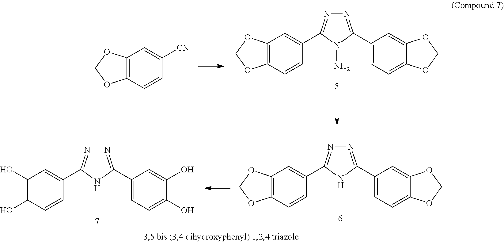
C12=C(C=CC([CN])=C1)OCO2.C12=C(C=CC(C3=NN=C(C4=CC=C5C(=C4)OCO5)N3N)=C1)OCO2.C12=C(C=CC(C3=NN=C(C4=CC=C5C(=C4)OCO5)N3)=C1)OCO2.C1(O)=C(O)C=CC(C2=NN=C(C3=CC=C(O)C(O)=C3)N2)=C1
